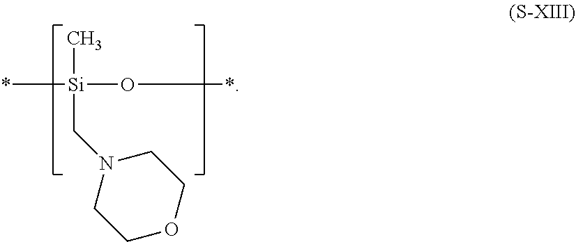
*[Si](O*)(C)CN1CCOCC1
